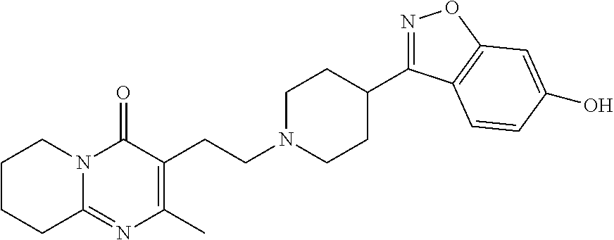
C1CCC2=NC(C)=C(CCN3CCC(C4=NOC5=C4C=CC(O)=C5)CC3)C(=O)N2C1
